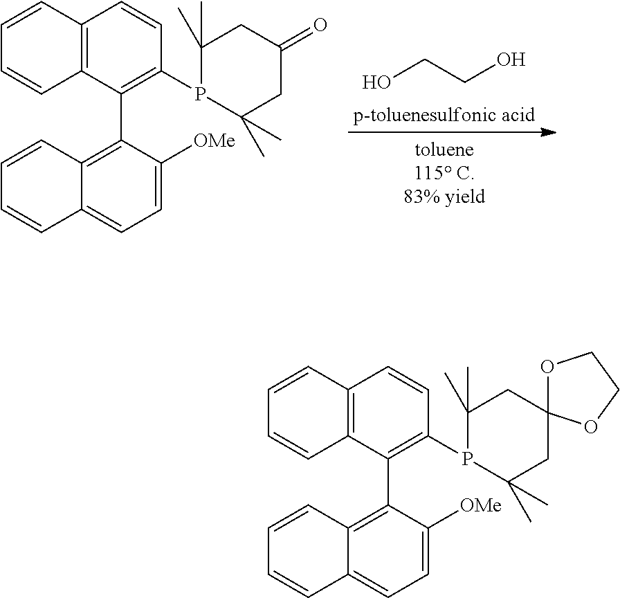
C12=C(C(C3=C4C(=CC=C3[OMe])C=CC=C4)=C(P3C(C)(C)CC(=O)CC3(C)C)C=C1)C=CC=C2.OCCO.C12=C(C(C3=C4C(=CC=C3[OMe])C=CC=C4)=C(P3C(C)(C)CC4(CC3(C)C)OCCO4)C=C1)C=CC=C2
